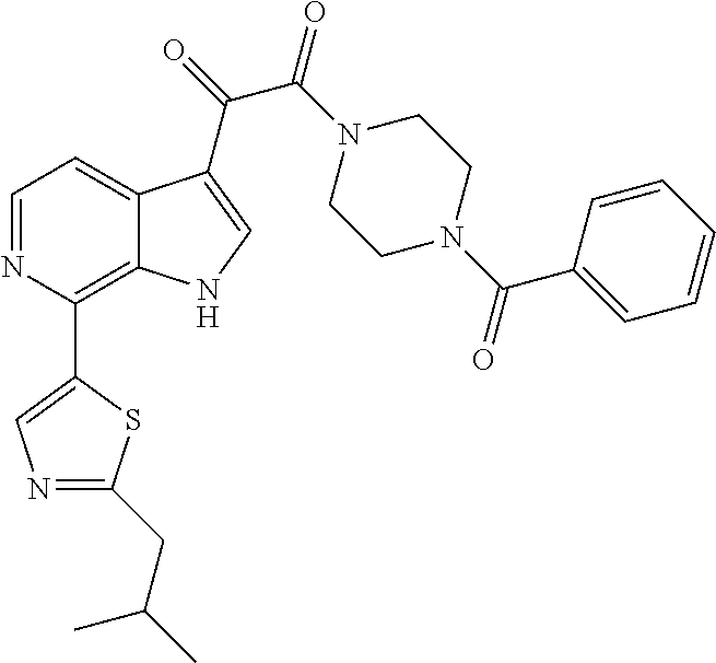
C1=NC(C2=CN=C(CC(C)C)S2)=C2C(=C1)C(C(=O)C(N1CCN(C(C3=CC=CC=C3)=O)CC1)=O)=CN2
